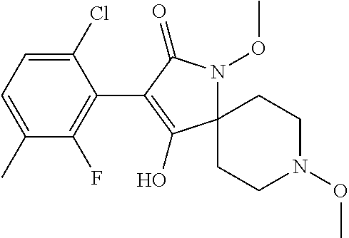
C1(Cl)=CC=C(C)C(F)=C1C1=C(O)C2(N(OC)C1=O)CCN(OC)CC2
